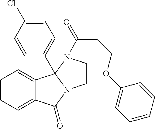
C12=CC=CC=C1C1(C3=CC=C(Cl)C=C3)N(C2=O)CCN1C(CCOC1=CC=CC=C1)=O
